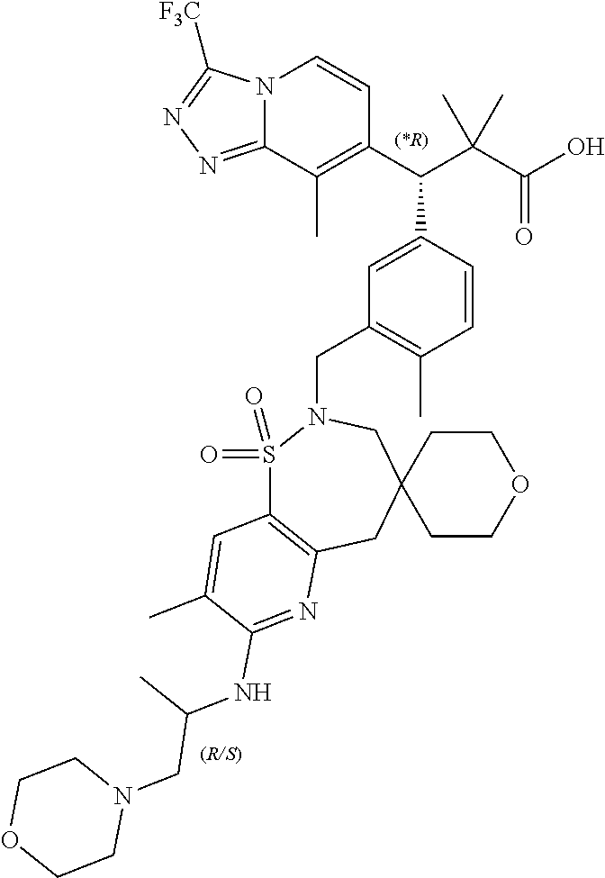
C1COCCC12CN(CC1=C(C)C=CC(C(C3=C(C)C4=NN=C([F3C])N4C=C3)C(C(O)=O)(C)C)=C1)S(=O)(=O)C1=C(C2)N=C(NC(C)CN2CCOCC2)C(C)=C1
